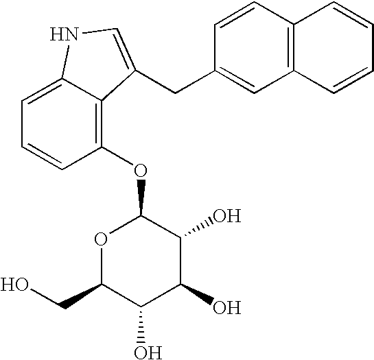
O1C(CO)C(O)C(O)C(O)C1OC1=C2C(=CC=C1)NC=C2CC1=CC2=C(C=C1)C=CC=C2
